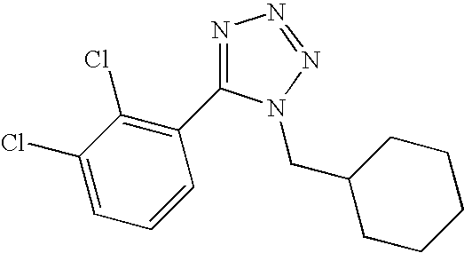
N1=C(C2=C(Cl)C(Cl)=CC=C2)N(CC2CCCCC2)N=N1
